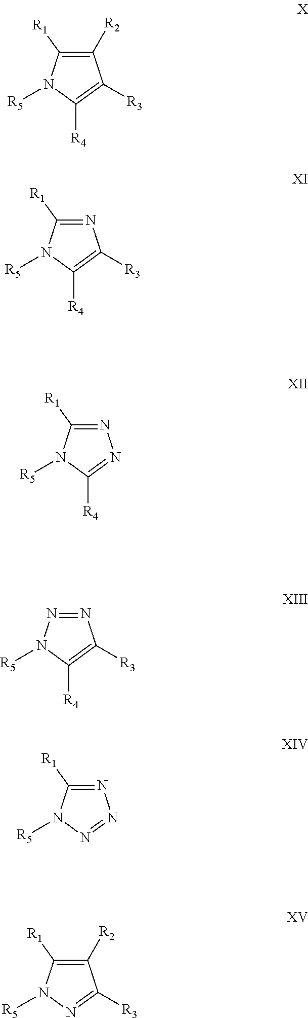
C1([R2])=C([R1])N([R5])C([R4])=C1[R3].N1=C([R1])N([R5])C([R4])=C1[R3].N1=C([R1])N([R5])C([R4])=N1.N1=NN([R5])C([R4])=C1[R3].N1=C([R1])N([R5])N=N1.C1([R2])=C([R1])N([R5])N=C1[R3]
